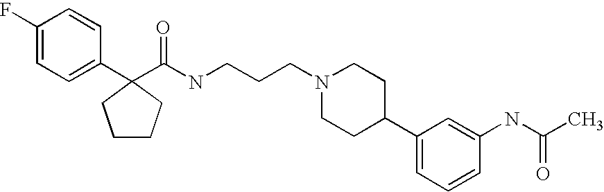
C1(F)=CC=C(C2(C(NCCCN3CCC(C4=CC=CC(NC(C)=O)=C4)CC3)=O)CCCC2)C=C1
